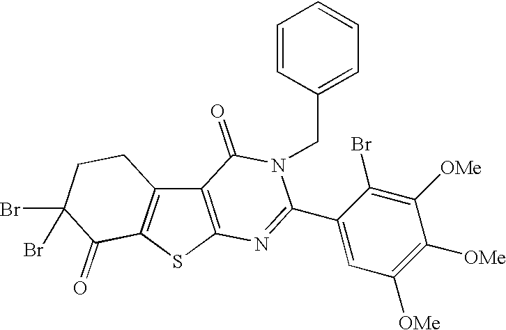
C12=C(SC3=C1CCC(Br)(Br)C3=O)N=C(C1=CC([OMe])=C([OMe])C([OMe])=C1Br)N(CC1=CC=CC=C1)C2=O
